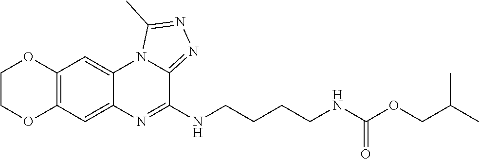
C12=C(C=C3C(=C1)N1C(=NN=C1C)C(NCCCCNC(OCC(C)C)=O)=N3)OCCO2
